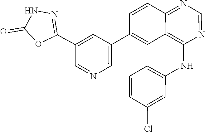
C1(C2=CC3=C(NC4=CC=CC(Cl)=C4)N=CN=C3C=C2)=CN=CC(C2=NNC(=O)O2)=C1
